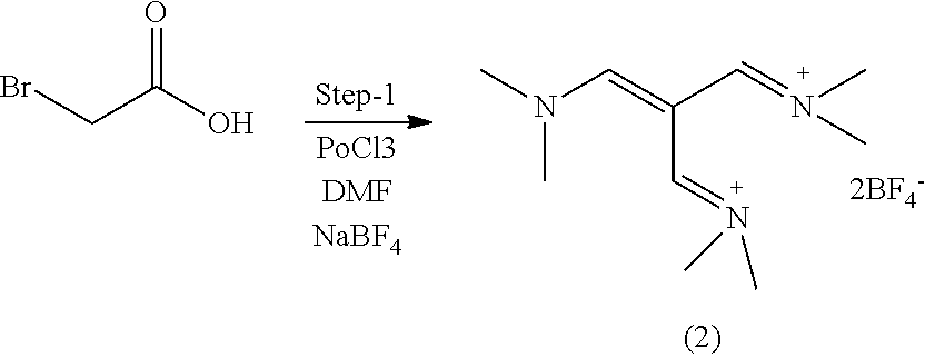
CN(C=C(C=N(C)C)C=N(C)C)C.BrCC(O)=O
